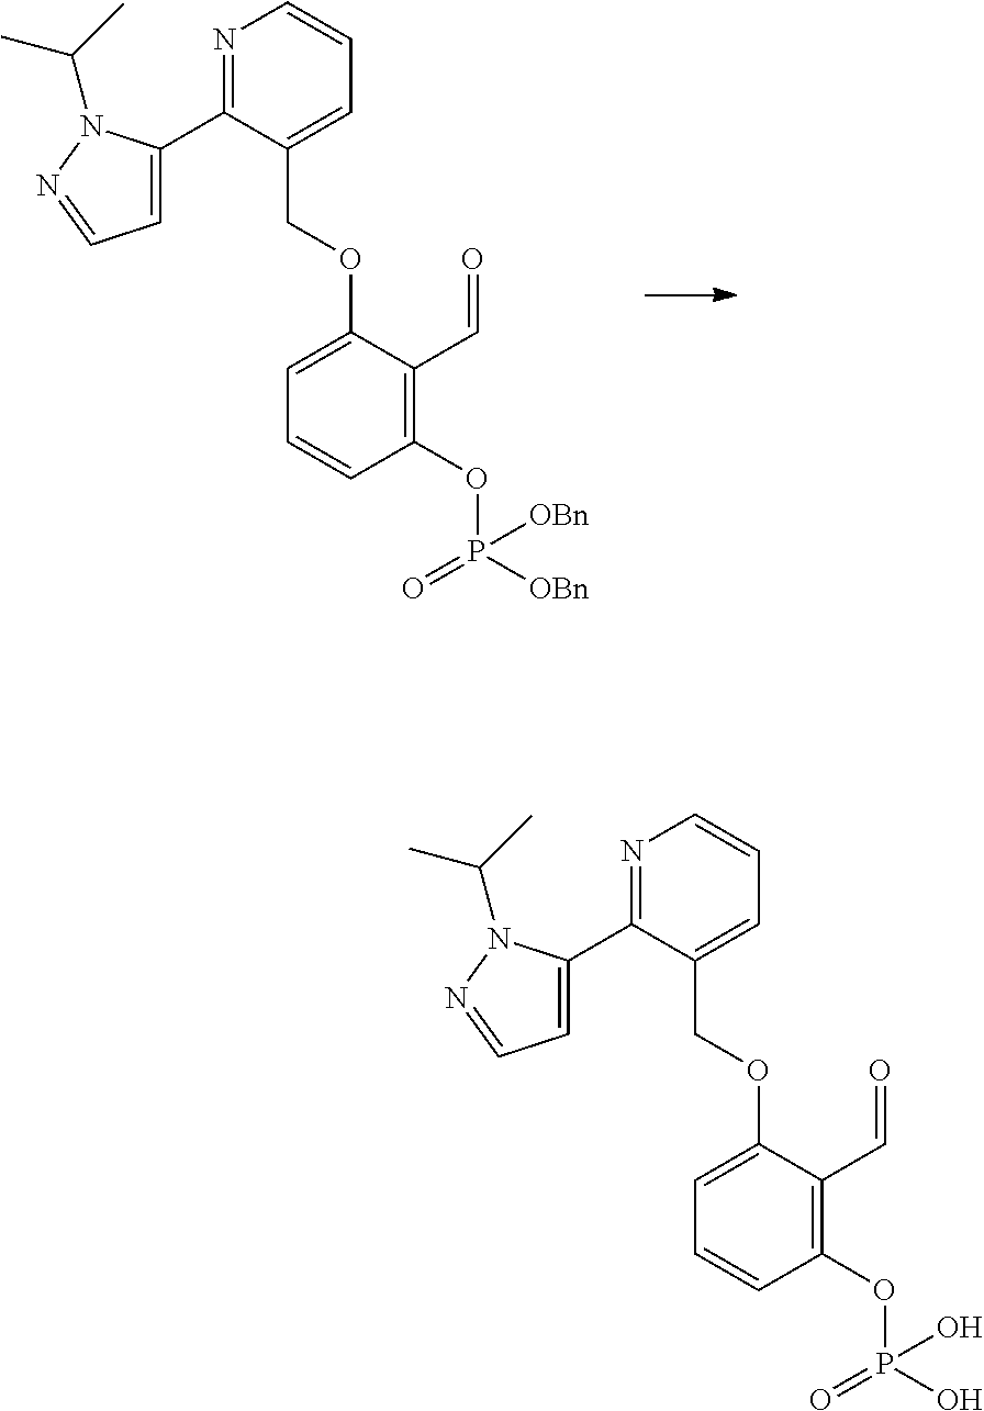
N1=C(C2=CC=NN2C(C)C)C(COC2=CC=CC(OP([OBn])(=O)[OBn])=C2C=O)=CC=C1.N1=C(C2=CC=NN2C(C)C)C(COC2=CC=CC(OP(O)(=O)O)=C2C=O)=CC=C1
